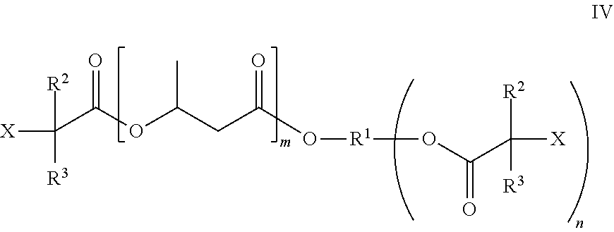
[X]C([R2])([R3])C(OC(CC(O[R1]OC(C([X])([R3])[R2])=O)=O)C)=O
